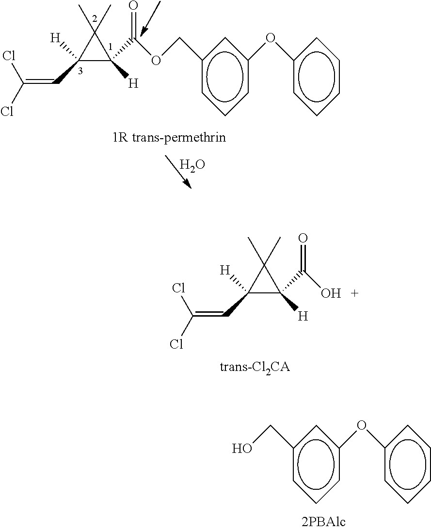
C(C1([H])C(C)(C)C1(C=C(Cl)Cl)[H])(=O)OCc1cc(Oc2ccccc2)ccc1.O.C(C1([H])C(C)(C)C1(C=C(Cl)Cl)[H])(=O)O.OCc1cc(Oc2ccccc2)ccc1
